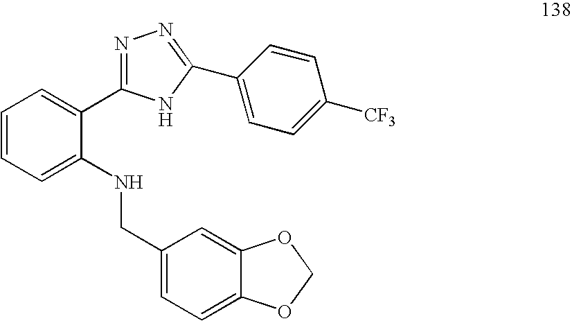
C1=CC=C(NCC2=CC=C3C(=C2)OCO3)C(C2=NN=C(C3=CC=C([CF3])C=C3)N2)=C1
